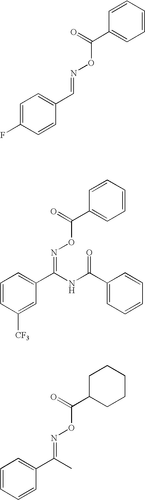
C1=C(F)C=CC(C=NOC(C2=CC=CC=C2)=O)=C1.C1=CC([CF3])=CC(C(=NOC(C2=CC=CC=C2)=O)NC(C2=CC=CC=C2)=O)=C1.C1=CC=CC(C(=NOC(C2CCCCC2)=O)C)=C1
